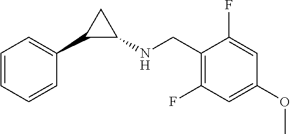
C1=CC=CC(C2C(NCC3=C(F)C=C(OC)C=C3F)C2)=C1
